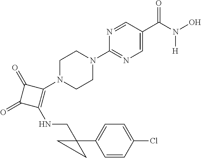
C1(N2CCN(C3=NC=C(C(N(O)[H])=O)C=N3)CC2)=C(NCC2(C3=CC=C(Cl)C=C3)CC2)C(=O)C1=O
